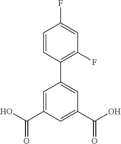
C1=C(C(O)=O)C=C(C(O)=O)C=C1C1=C(F)C=C(F)C=C1
